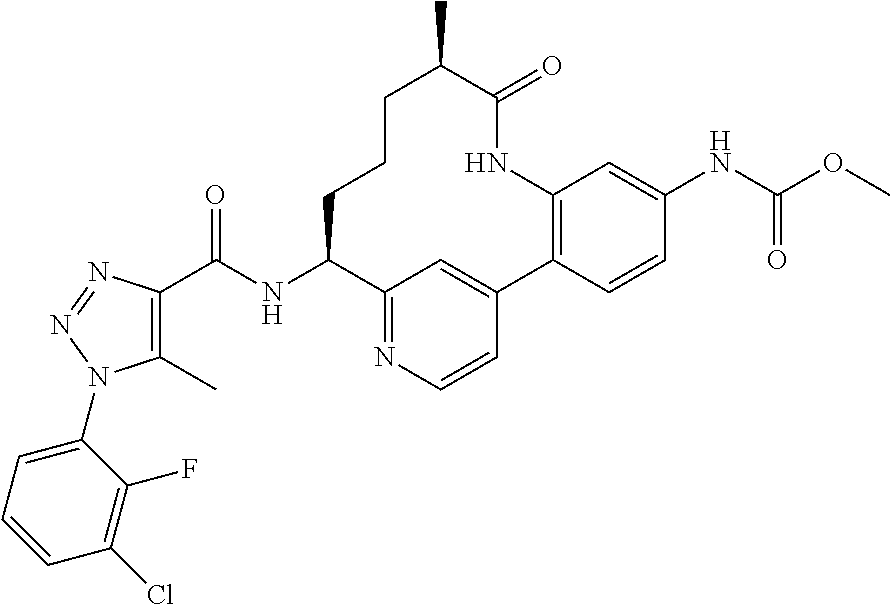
C1(C(NC2C3=NC=CC(=C3)C3=C(NC(=O)C(C)CCC2)C=C(NC(OC)=O)C=C3)=O)=C(C)N(C2=CC=CC(Cl)=C2F)N=N1
